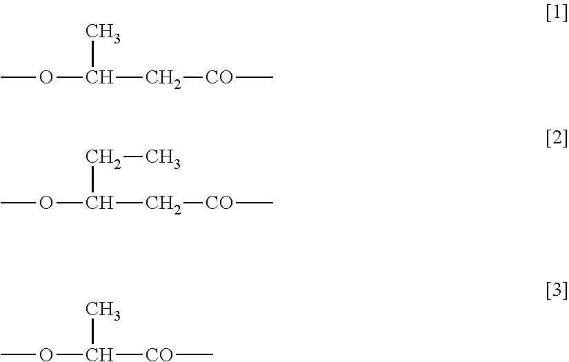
COC(C)C[CO]C.COC(CC)C[CO]C.COC(C)[CO]C
